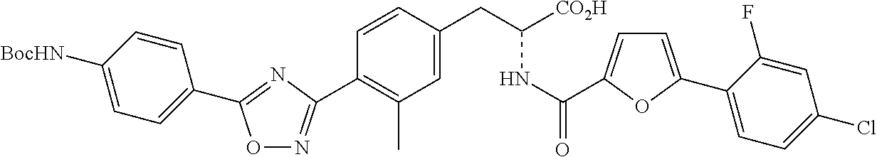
O1N=C(C2=C(C)C=C(CC(NC(=O)C3=CC=C(C4=CC=C(Cl)C=C4F)O3)[CO2H])C=C2)N=C1C1=CC=C([BocHN])C=C1
